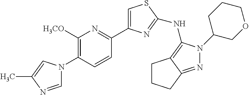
C1=NC(C)=CN1C1=C([H3CO])N=C(C2=CSC(NC3=C4C(=NN3C3COCCC3)CCC4)=N2)C=C1
